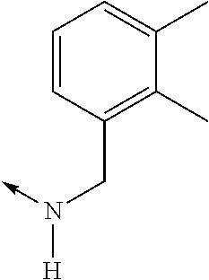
N([H])(CC1=C(C)C(C)=CC=C1)->C
